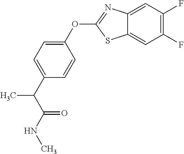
C12=CC(F)=C(F)C=C1N=C(OC1=CC=C(C(C(NC)=O)C)C=C1)S2
